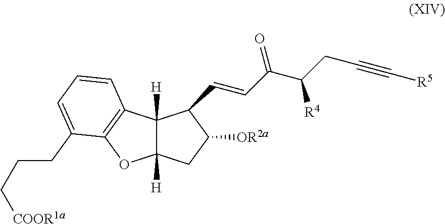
C12([H])C([H])(C3=C(O1)C(CCC[COOR1a])=CC=C3)C(C=CC(C(CC#C[R5])[R4])=O)C([OR2a])C2
